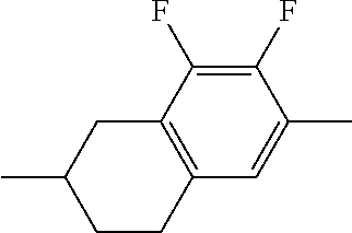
C1C(C)CC2=C(C=C(C)C(F)=C2F)C1
